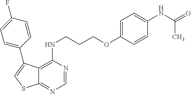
C12=C(NCCCOC3=CC=C(NC(C)=O)C=C3)N=CN=C1SC=C2C1=CC=C(F)C=C1
